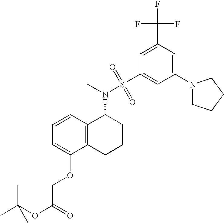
C1=CC=C(OCC(OC(C)(C)C)=O)C2=C1C(N(S(C1=CC(N3CCCC3)=CC(C(F)(F)F)=C1)(=O)=O)C)CCC2
